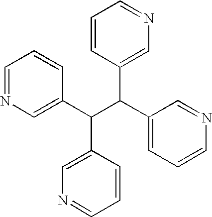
C1=NC=C(C(C(C2=CC=CN=C2)C2=CN=CC=C2)C2=CN=CC=C2)C=C1
